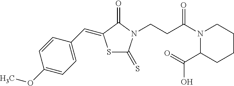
S1C(=S)N(CCC(N2C(C(=O)O)CCCC2)=O)C(=O)C1=CC1=CC=C(OC)C=C1
